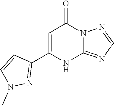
C12=NC=NN1C(=O)C=C(C1=NN(C)C=C1)N2
